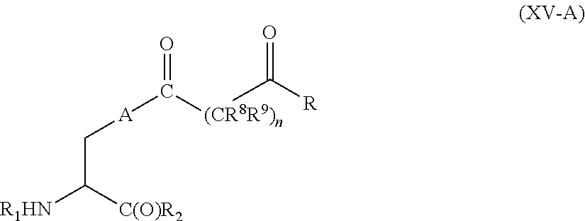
O=C([R])[(CR8R9)n]C([A]CC([R1HN])[C(O)R2])=O
